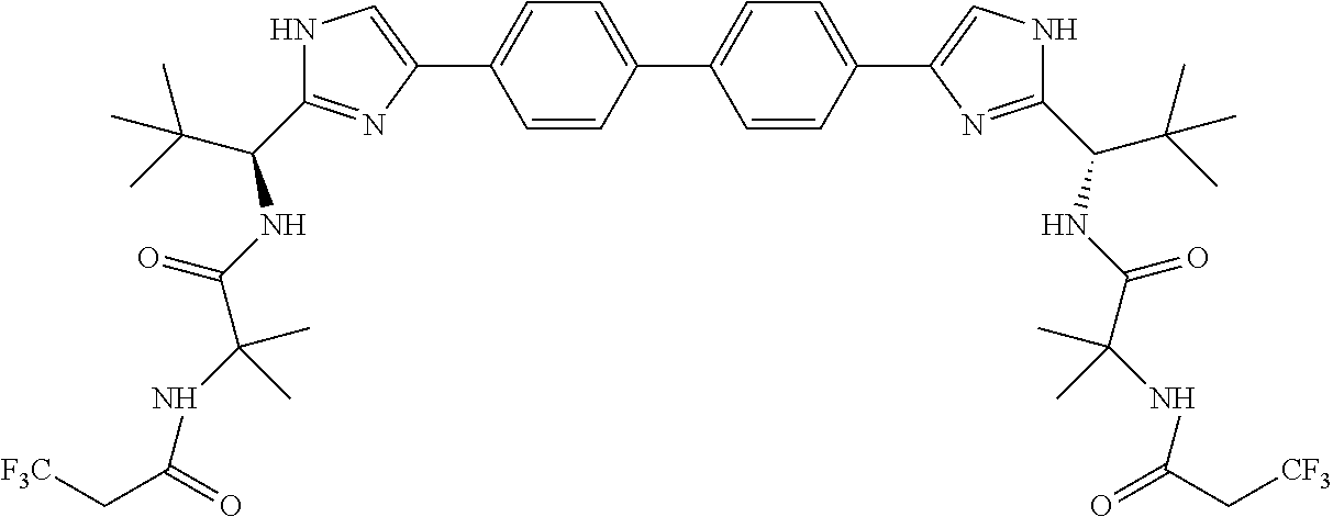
C1=C(C2=CC=C(C3=CC=C(C4=CNC(C(C(C)(C)C)NC(=O)C(NC(=O)C[F3C])(C)C)=N4)C=C3)C=C2)N=C(C(C(C)(C)C)NC(=O)C(C)(C)NC(=O)C[CF3])N1
